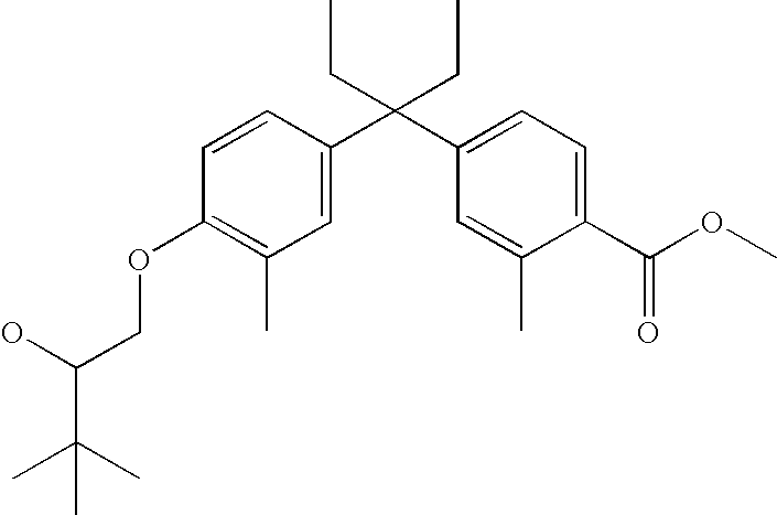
C1=C(C(C2=CC=C(C(OC)=O)C(C)=C2)(CC)CC)C=CC(OCC(C(C)(C)C)O)=C1C
